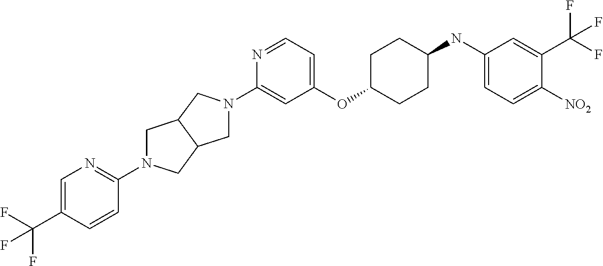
C1(OC2CCC(NC3=CC=C([NO2])C(C(F)(F)F)=C3)CC2)=CC=NC(N2CC3C(C2)CN(C2=NC=C(C(F)(F)F)C=C2)C3)=C1
